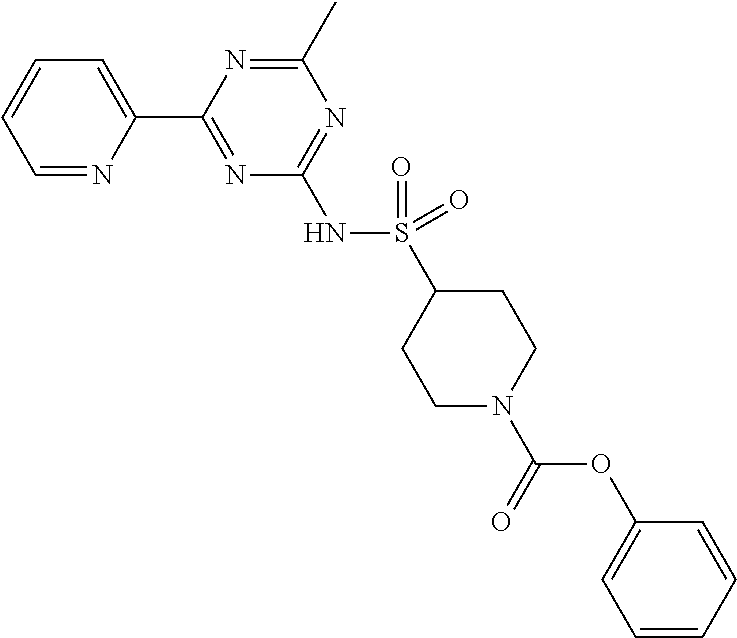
C1=NC(C2=NC(NS(=O)(C3CCN(C(=O)OC4=CC=CC=C4)CC3)=O)=NC(C)=N2)=CC=C1
